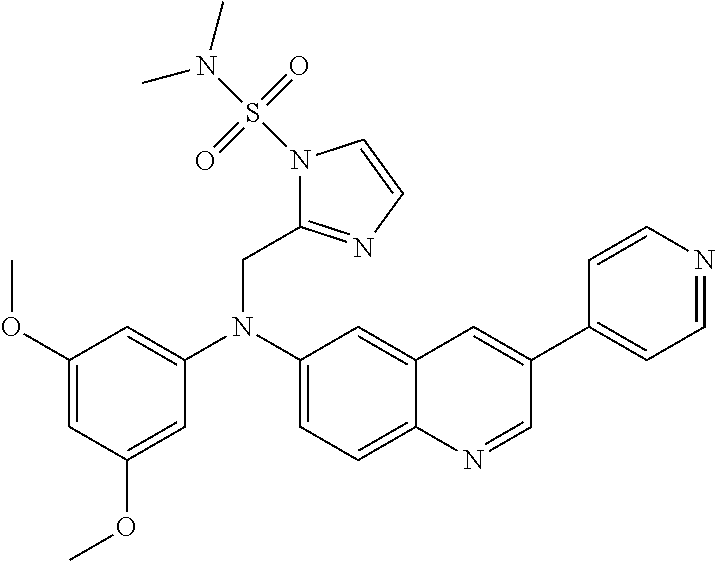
C1=C2C(=CC(N(CC3=NC=CN3S(N(C)C)(=O)=O)C3=CC(OC)=CC(OC)=C3)=C1)C=C(C1=CC=NC=C1)C=N2
